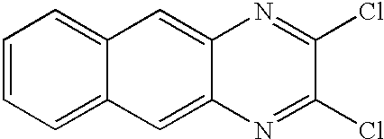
C1=CC=C2C(=C1)C=C1C(=C2)N=C(Cl)C(Cl)=N1
